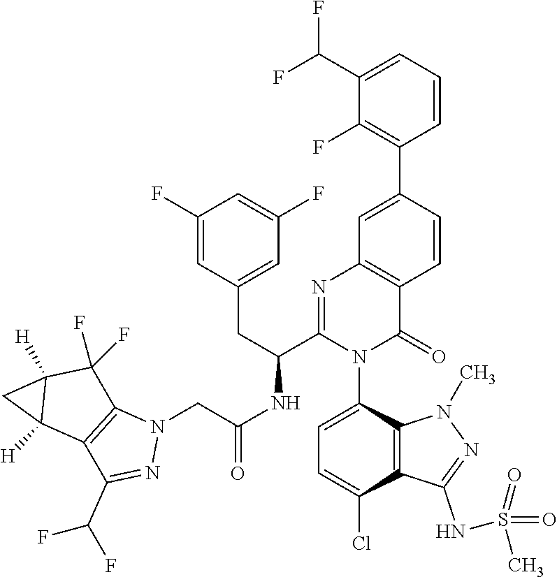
C1(F)=CC(CC(C2=NC3=C(C(=O)N2C2=CC=C(Cl)C4=C2N(C)N=C4NS(=O)(=O)C)C=CC(C2=C(F)C(C(F)F)=CC=C2)=C3)NC(CN2C3=C(C(C(F)F)=N2)C2([H])C([H])(C3(F)F)C2)=O)=CC(F)=C1
